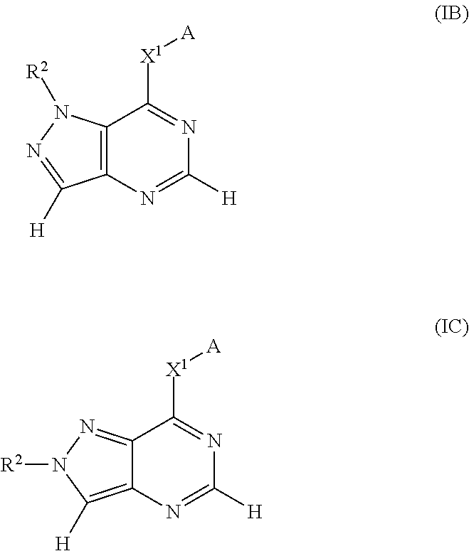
C12=C(N=C([H])N=C1[X1][A])C([H])=NN2[R2].C12=NN([R2])C([H])=C1N=C([H])N=C2[X1][A]
